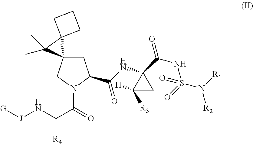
[G][J]NC(C(=O)N1C(C(NC2(C(NS(N([R2])[R1])(=O)=O)=O)C([R3])([H])C2)=O)CC2(C1)C1(C2(C)C)CCC1)[R4]
